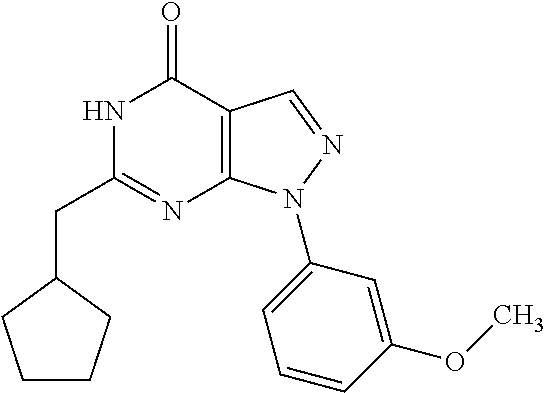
N1C(CC2CCCC2)=NC2=C(C1=O)C=NN2C1=CC=CC(OC)=C1
